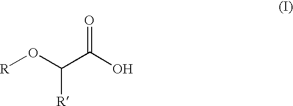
[R]OC(C(O)=O)[R]
